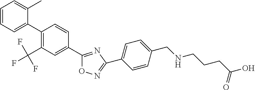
C1=CC=C(C2=C(C(F)(F)F)C=C(C3=NC(C4=CC=C(CNCCCC(O)=O)C=C4)=NO3)C=C2)C(C)=C1
